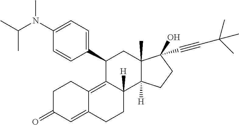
C(N(C)C1=CC=C(C2C3=C4C(=CC(=O)CC4)CCC3([H])C3([H])C(C)(C2)C(O)(C#CC(C)(C)C)CC3)C=C1)(C)C
